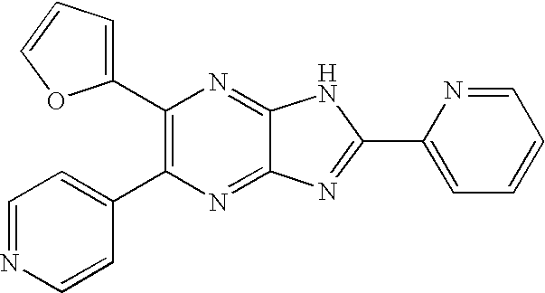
C1(C2=C(C3=CC=NC=C3)N=C3C(=N2)NC(C2=CC=CC=N2)=N3)=CC=CO1
